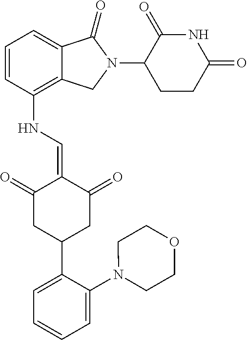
C12=C(NC=C3C(=O)CC(C4=CC=CC=C4N4CCOCC4)CC3=O)C=CC=C1C(=O)N(C1C(=O)NC(=O)CC1)C2
